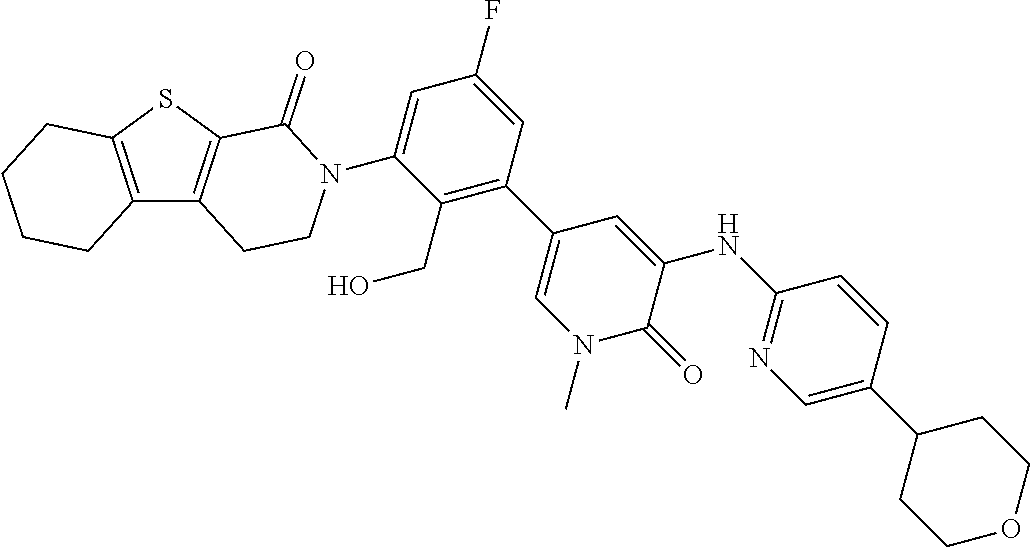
C12=C(C3=C(S1)C(=O)N(C1=CC(F)=CC(C4=CN(C)C(=O)C(NC5=NC=C(C6CCOCC6)C=C5)=C4)=C1CO)CC3)CCCC2
